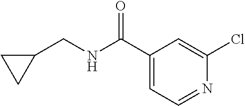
C1(C(NCC2CC2)=O)=CC=NC(Cl)=C1
